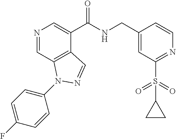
N1=CC2=C(C(C(NCC3=CC(S(=O)(=O)C4CC4)=NC=C3)=O)=C1)C=NN2C1=CC=C(F)C=C1
